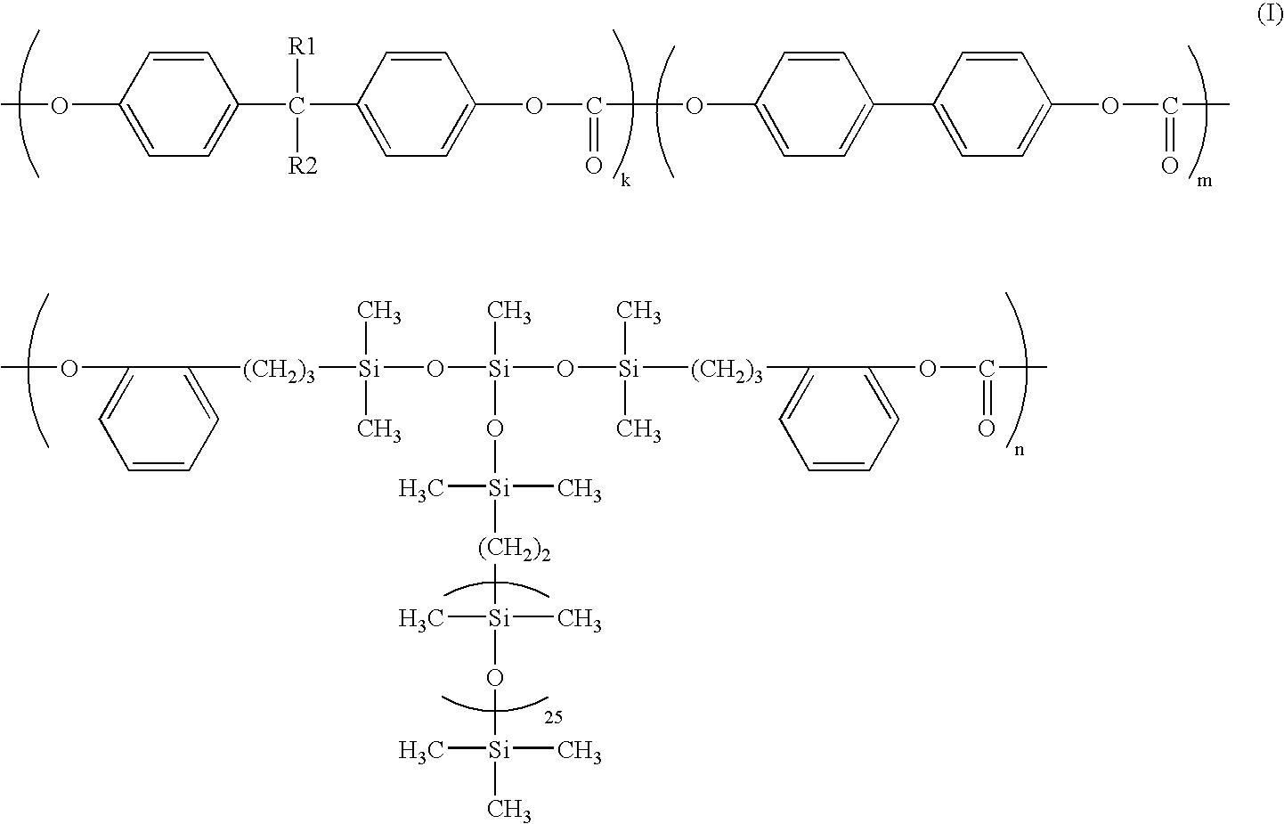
C1=C(C(C2=CC=C(OC(=O)OC3=CC=C(C4=CC=C(OC(=O)C)C=C4)C=C3)C=C2)([R1])[R2])C=CC(OC)=C1.C[Si](O[Si](C)(C)[(CH2)2][Si](C)(O[Si](C)(O[Si](C)(C)[(CH2)3]C1=CC=CC=C1OC(=O)C)O[Si]([(CH2)3]C1=CC=CC=C1OC)(C)C)C)(C)C
